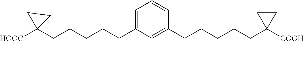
C1(CCCCCC2([HOOC])CC2)=CC=CC(CCCCCC2([COOH])CC2)=C1C
